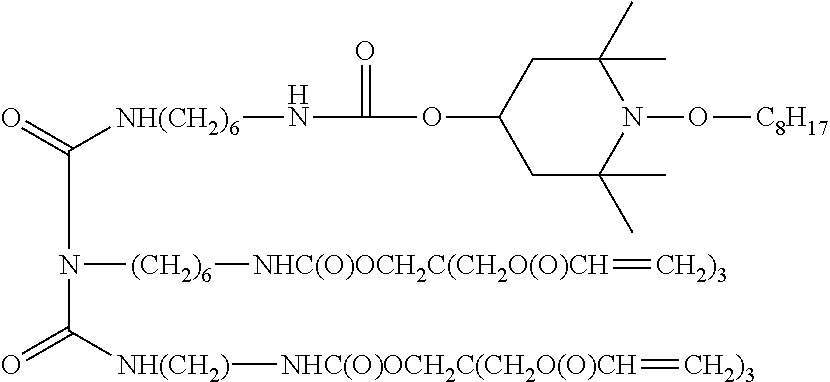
C1(C)(C)CC(OC(=O)N[NH(CH2)6]C(=O)N(C(=O)[NH(CH2)][NHC(O)OCH2C(CH2O(O)CH]=[CH2)3])[(CH2)6][NHC(O)OCH2C(CH2O(O)CH]=[CH2)3])CC(C)(C)N1O[C8H17]
